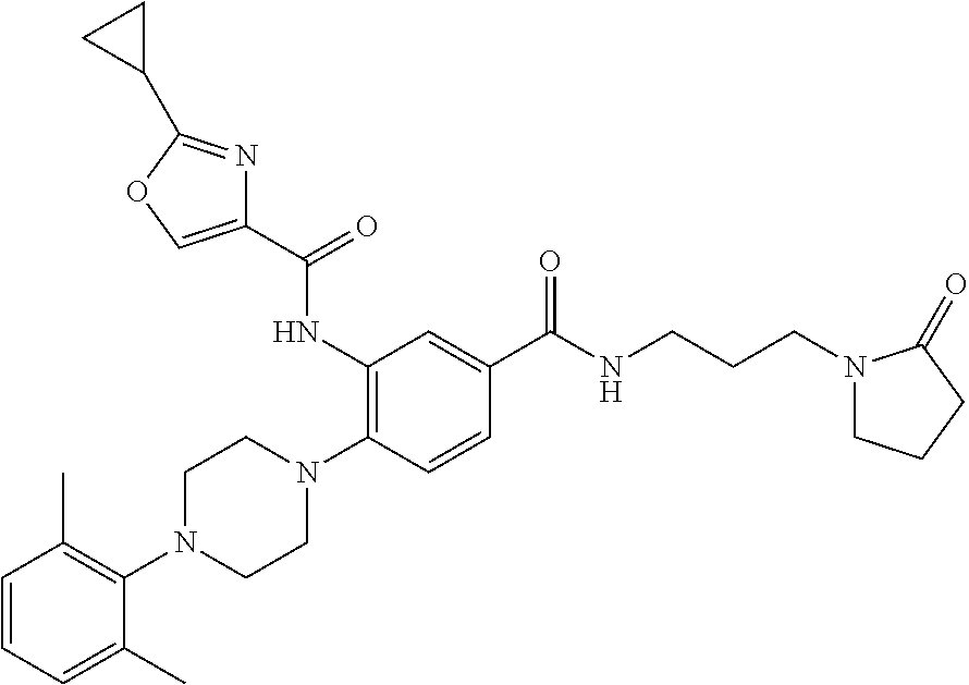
C1=CC=C(C)C(N2CCN(C3=C(NC(C4=COC(C5CC5)=N4)=O)C=C(C(NCCCN4CCCC4=O)=O)C=C3)CC2)=C1C
